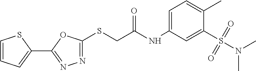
N1=C(SCC(NC2=CC=C(C)C(S(N(C)C)(=O)=O)=C2)=O)OC(C2=CC=CS2)=N1
